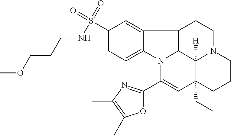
C1=C(S(NCCCOC)(=O)=O)C=C2C(=C1)N1C3=C2CCN2C3([H])C(CC)(C=C1C1=NC(C)=C(C)O1)CCC2
